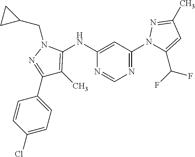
C1(C2=CC=C(Cl)C=C2)=NN(CC2CC2)C(NC2=CC(N3C(C(F)F)=CC(C)=N3)=NC=N2)=C1C
